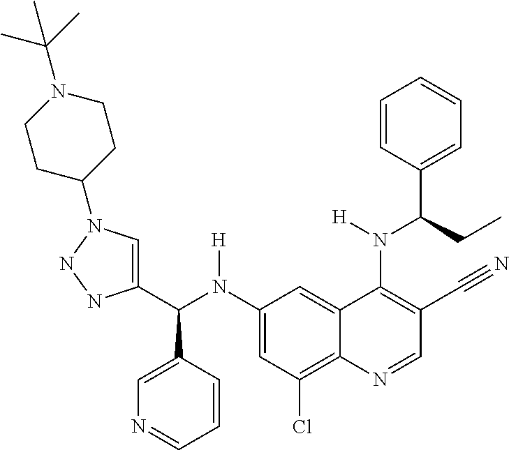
C1(N(C(C2=CN(C3CCN(C(C)(C)C)CC3)NN2)C2=CN=CC=C2)[H])=CC(Cl)=C2C(=C1)C(N(C(C1=CC=CC=C1)CC)[H])=C(C#N)C=N2
